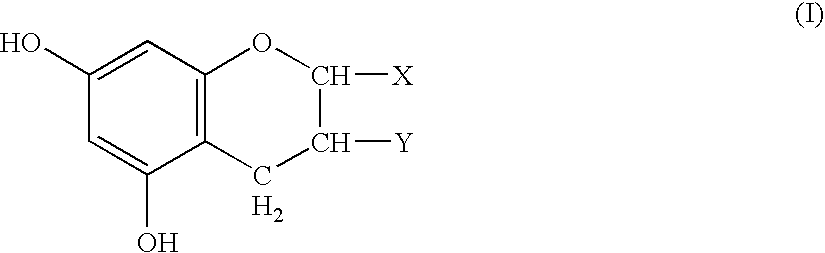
C1=C(O)C2=C(C=C1O)OC([X])C([Y])C2.[H2]
